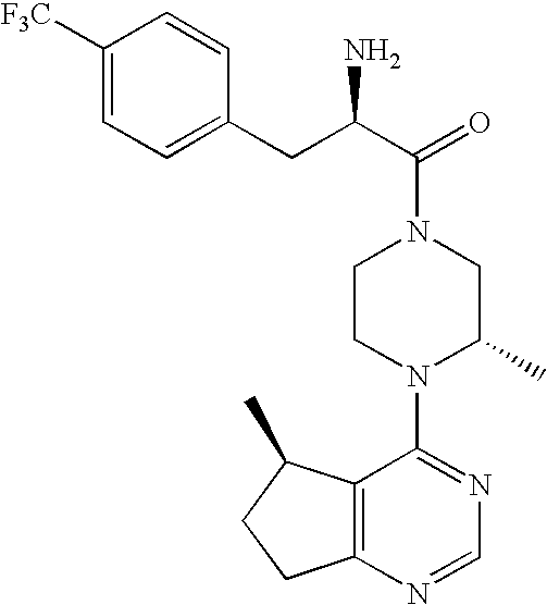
C(C1=CC=C([F3C])C=C1)C(C(=O)N1CCN(C2=NC=NC3=C2C(C)CC3)C(C)C1)N
